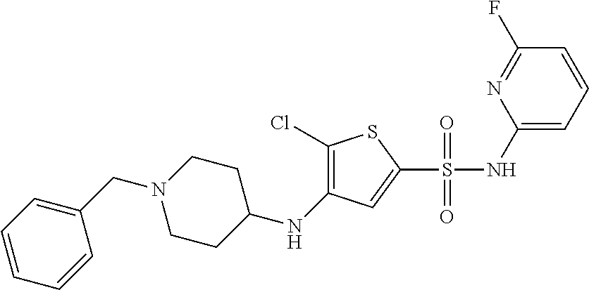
C1=CC=CC(CN2CCC(NC3=C(Cl)SC(S(NC4=CC=CC(F)=N4)(=O)=O)=C3)CC2)=C1
